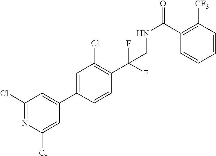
C1(C2=CC(Cl)=NC(Cl)=C2)=CC(Cl)=C(C(F)(CNC(C2=C([CF3])C=CC=C2)=O)F)C=C1
